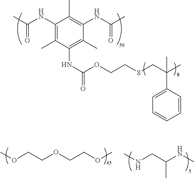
O(CCOCCOC)C.CNCC(NC)C.C1(NC(C)=O)=C(C)C(NC(OCCSCC(C)(C2=CC=CC=C2)C)=O)=C(C)C(NC(C)=O)=C1C
